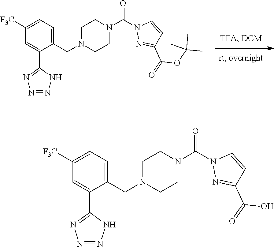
C1=C(C2=NN=NN2)C(CN2CCN(C(N3N=C(C(OC(C)(C)C)=O)C=C3)=O)CC2)=CC=C1[F3C].C1=C(C2=NN=NN2)C(CN2CCN(C(N3N=C(C(O)=O)C=C3)=O)CC2)=CC=C1[F3C]
